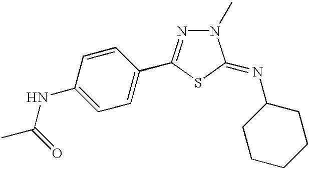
C1=C(NC(C)=O)C=CC(C2=NN(C)C(=NC3CCCCC3)S2)=C1
